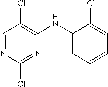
C1=NC(Cl)=NC(NC2=CC=CC=C2Cl)=C1Cl
